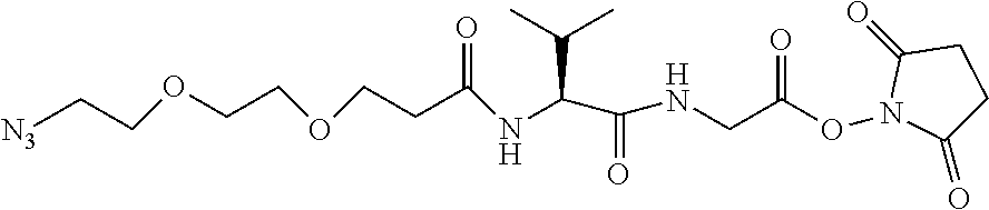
[N3]CCOCCOCCC(NC(C(NCC(=O)ON1C(=O)CCC1=O)=O)C(C)C)=O
